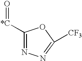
[*C](=O)C1=NN=C([CF3])O1
